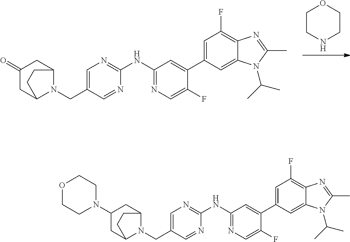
C1CNCCO1.C1(NC2=NC=C(CN3C4CC(=O)CC3CC4)C=N2)=NC=C(F)C(C2=CC(F)=C3C(=C2)N(C(C)C)C(C)=N3)=C1.C1(NC2=NC=C(CN3C4CC(N5CCOCC5)CC3CC4)C=N2)=NC=C(F)C(C2=CC(F)=C3C(=C2)N(C(C)C)C(C)=N3)=C1
